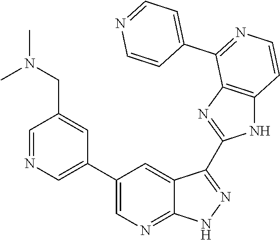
C1=NC=C(C2=CN=C3C(=C2)C(C2=NC4=C(N2)C=CN=C4C2=CC=NC=C2)=NN3)C=C1CN(C)C
